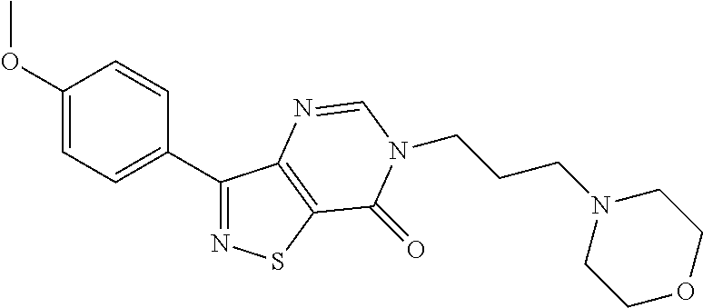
C1(OC)=CC=C(C2=NSC3=C2N=CN(CCCN2CCOCC2)C3=O)C=C1
